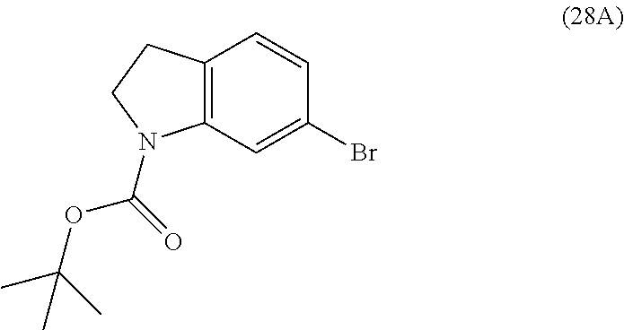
C12=C(C=C(Br)C=C1)N(C(=O)OC(C)(C)C)CC2
